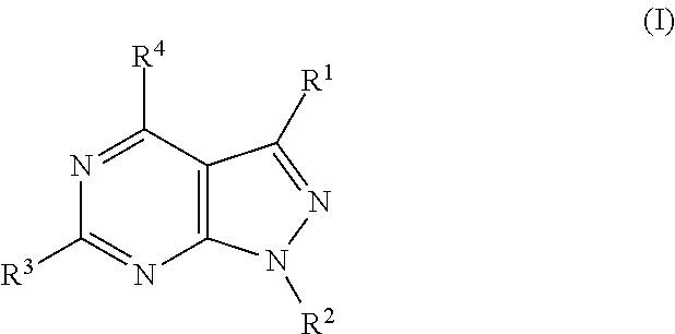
C12=C(C([R4])=NC([R3])=N1)C([R1])=NN2[R2]
